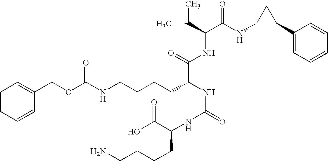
C1=CC=CC(COC(NCCCCC(NC(=O)NC(C(O)=O)CCCCN)C(NC(C(C)C)C(NC2C(C3=CC=CC=C3)C2)=O)=O)=O)=C1
